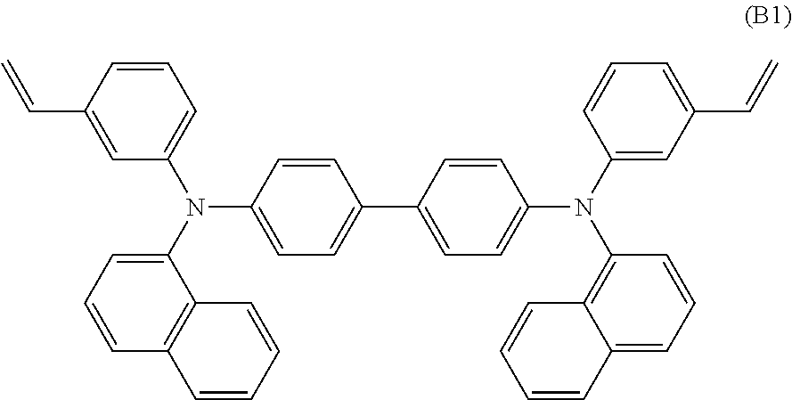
C1=CC2=C(C(N(C3=CC=CC(C=C)=C3)C3=CC=C(C4=CC=C(N(C5=C6C(=CC=C5)C=CC=C6)C5=CC(C=C)=CC=C5)C=C4)C=C3)=C1)C=CC=C2
